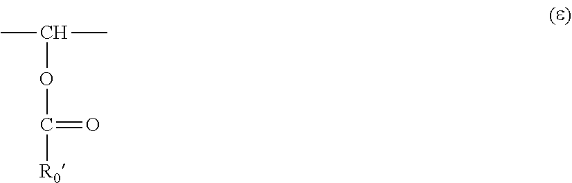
CC(C)OC(=O)[R0]
